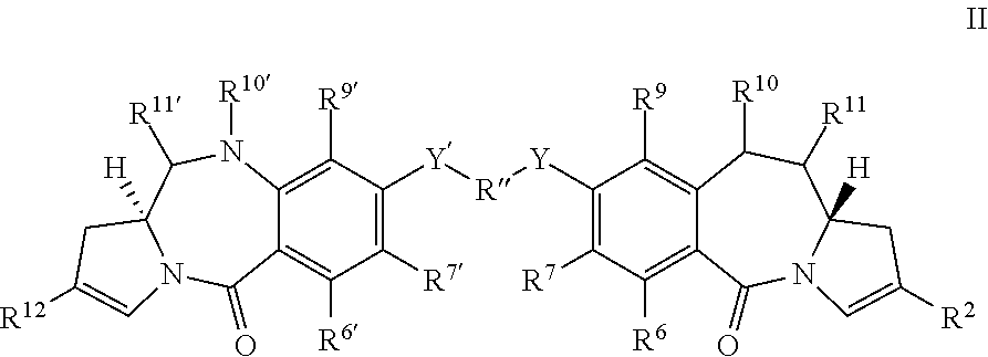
C12=C([R6])C([R7])=C([Y][R][Y]C3=C([R7])C([R6])=C4C(=C3[R9])C([R10])C([R11])C3([H])N(C4=O)C=C([R2])C3)C([R9])=C1N([R10])C([R11])C1([H])N(C2=O)C=C([R12])C1
